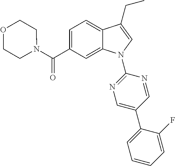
C(C1=CC=C2C(=C1)N(C1=NC=C(C3=CC=CC=C3F)C=N1)C=C2CC)(=O)N1CCOCC1
